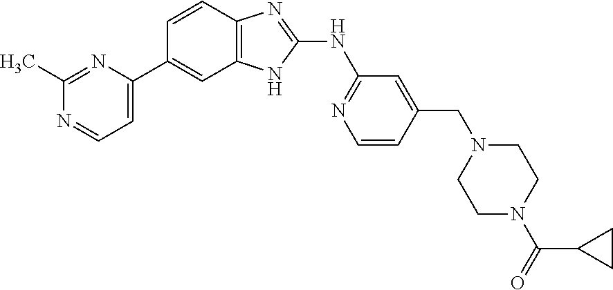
C1(C)=NC(C2=CC3=C(C=C2)N=C(NC2=NC=CC(CN4CCN(C(=O)C5CC5)CC4)=C2)N3)=CC=N1
